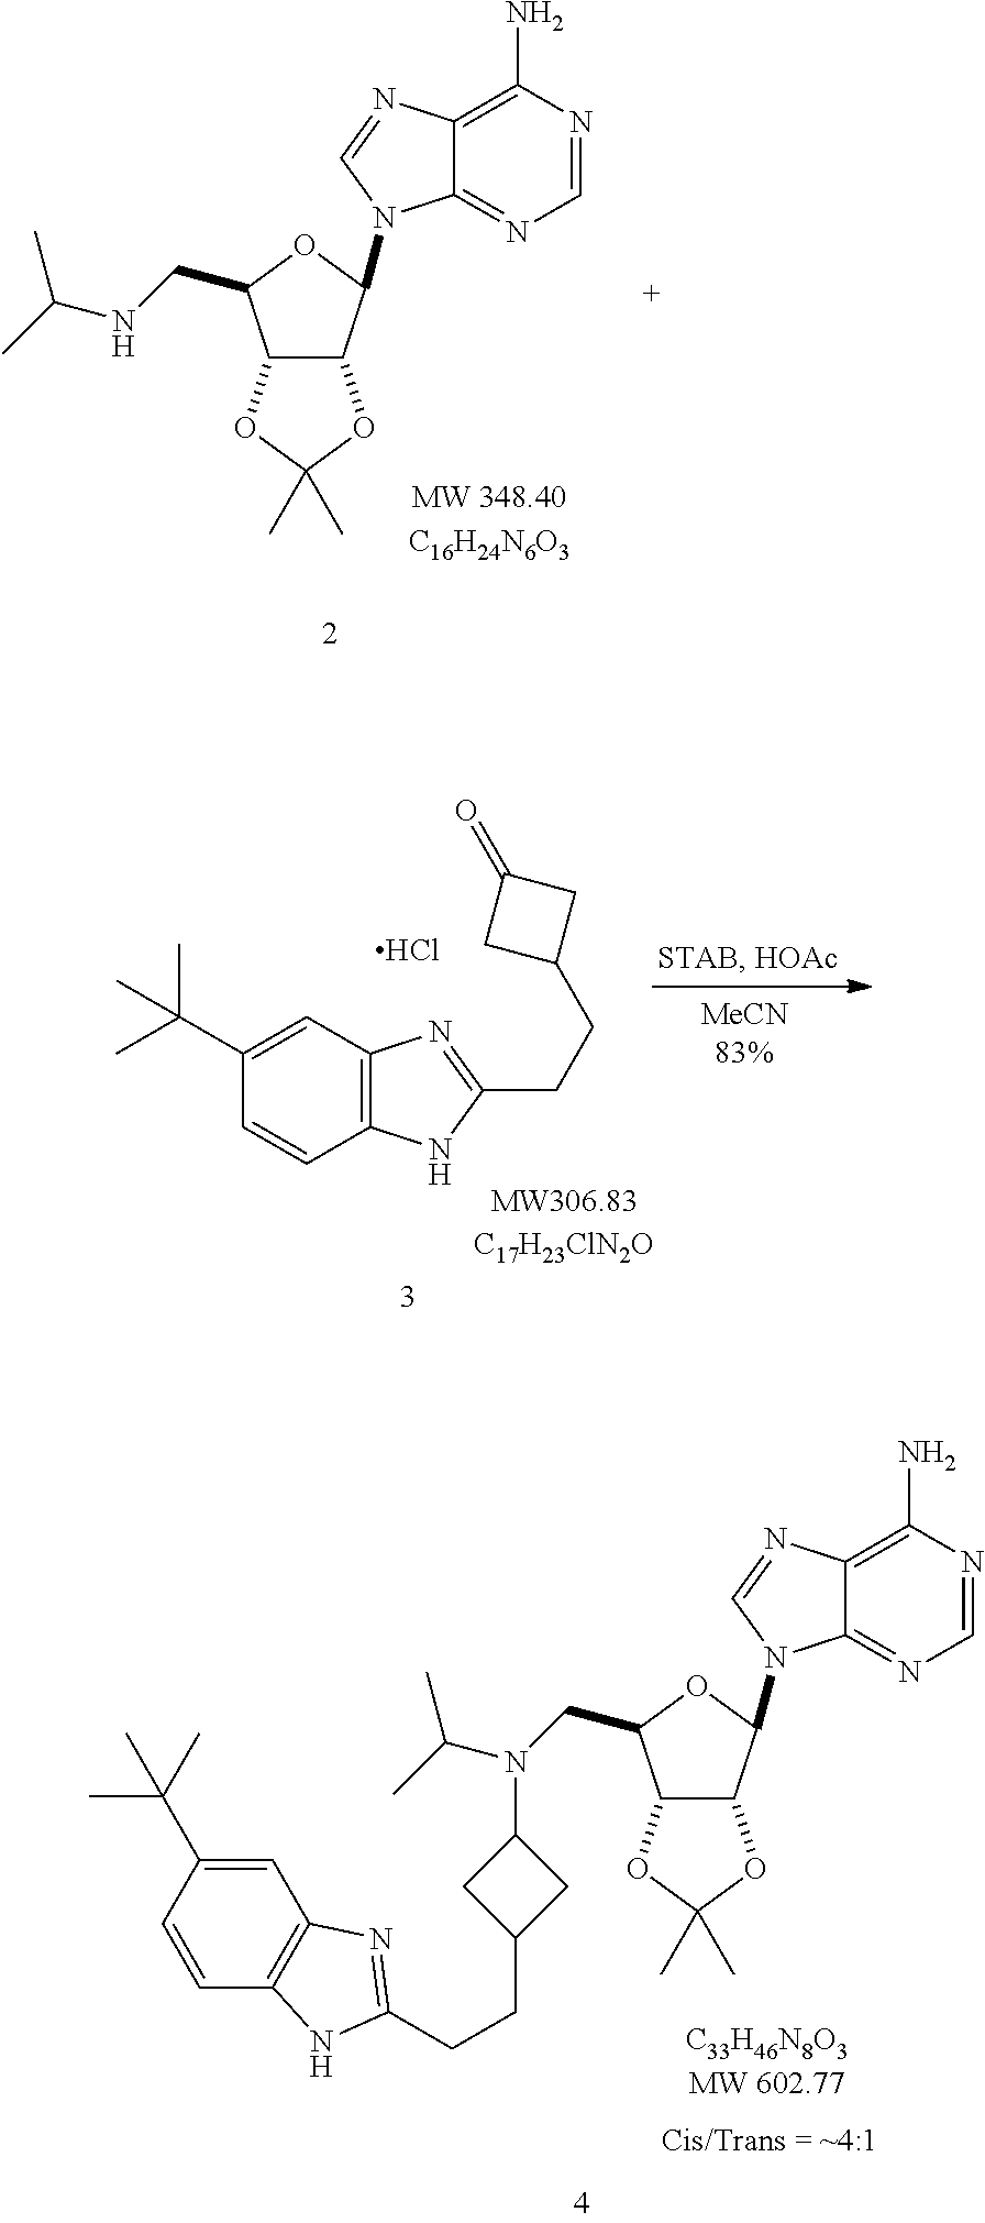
C12C(C(N3C4=NC=NC(N)=C4N=C3)OC1CNC(C)C)OC(C)(C)O2.C1=C(C(C)(C)C)C=CC2=C1N=C(CCC1CC(=O)C1)N2.Cl.C12C(C(N3C4=NC=NC(N)=C4N=C3)OC1CN(C(C)C)C1CC(CCC3=NC4=C(C=CC(C(C)(C)C)=C4)N3)C1)OC(C)(C)O2
